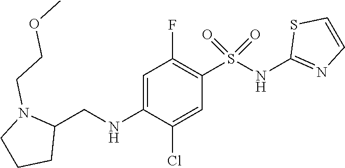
C1=C(NCC2N(CCOC)CCC2)C(Cl)=CC(S(NC2=NC=CS2)(=O)=O)=C1F
